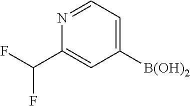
N1=CC=C([B(OH)2])C=C1C(F)F
